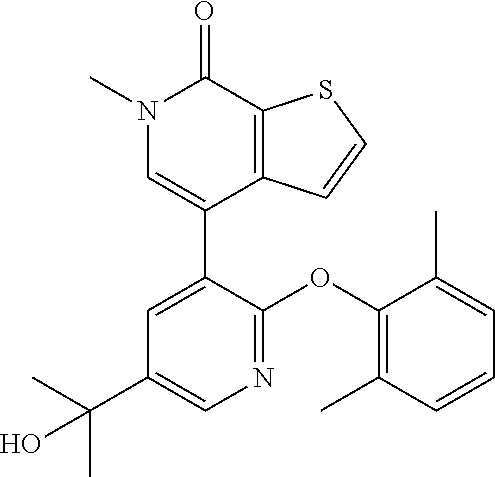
S1C=CC2=C1C(=O)N(C)C=C2C1=CC(C(C)(C)O)=CN=C1OC1=C(C)C=CC=C1C
